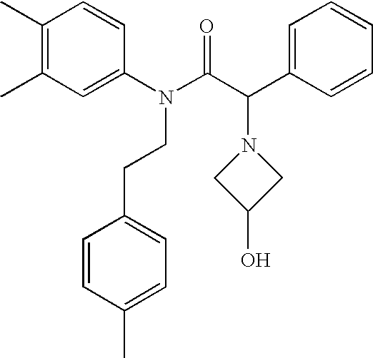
C1(C)=C(C)C=C(N(C(C(C2=CC=CC=C2)N2CC(O)C2)=O)CCC2=CC=C(C)C=C2)C=C1
